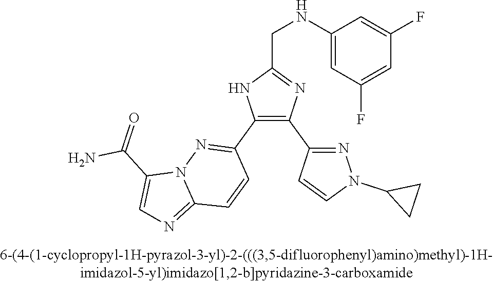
C1(NCC2=NC(C3=NN(C4CC4)C=C3)=C(C3=NN4C(=NC=C4C(=O)N)C=C3)N2)=CC(F)=CC(F)=C1
